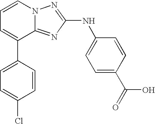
C1=C(C2=CC=CN3C2=NC(NC2=CC=C(C(=O)O)C=C2)=N3)C=CC(Cl)=C1
